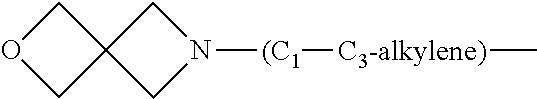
N1([(C1][C3-alkylene)]C)CC2(C1)COC2
